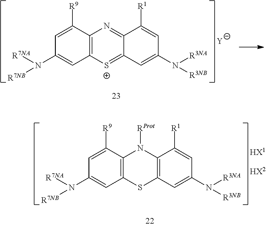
C1=C([R9])C2=C(C=C1N([R7NA])[R7NB])SC1=C(N2[RProt])C([R1])=CC(N([R3NA])[R3NB])=C1.[HX1].[HX2].C1=C([R9])C2=C(C=C1N([R7NA])[R7NB])[S+]=C1C(=N2)C([R1])=CC(N([R3NA])[R3NB])=C1.[Y]
